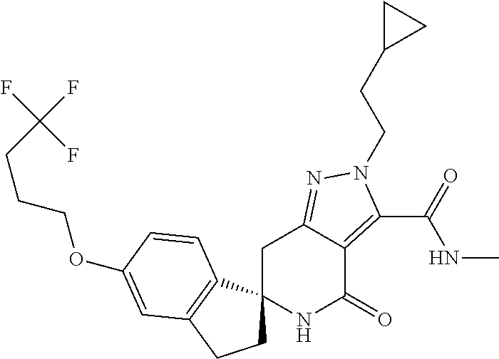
C1C2(C3=C(C1)C=C(OCCCC(F)(F)F)C=C3)NC(=O)C1=C(C(=O)NC)N(CCC3CC3)N=C1C2
